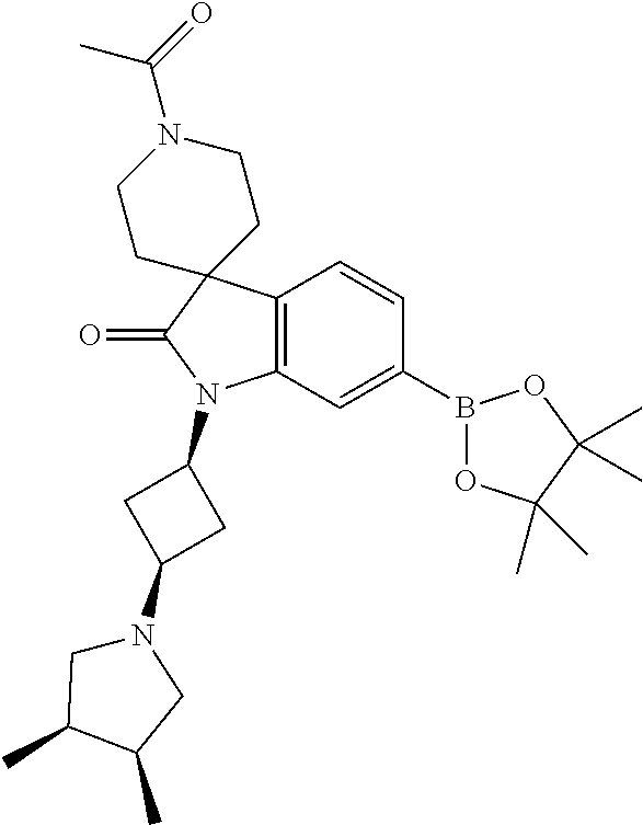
C12=C(C=C(B3OC(C)(C)C(C)(C)O3)C=C1)N(C1CC(N3CC(C)C(C)C3)C1)C(=O)C21CCN(C(=O)C)CC1
